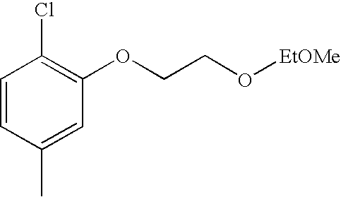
C1=CC(C)=CC(OCCO[EtOMe])=C1Cl
